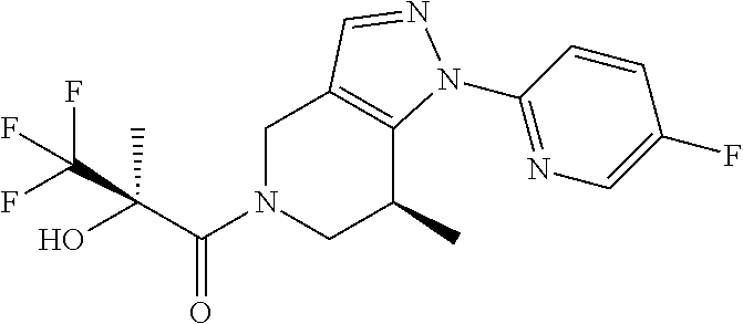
C1N(C(C(O)(C)C(F)(F)F)=O)CC(C)C2=C1C=NN2C1=NC=C(F)C=C1
